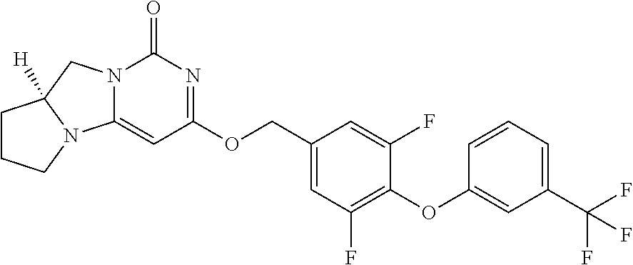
N12C(=CC(OCC3=CC(F)=C(OC4=CC(C(F)(F)F)=CC=C4)C(F)=C3)=NC1=O)N1C([H])(C2)CCC1
